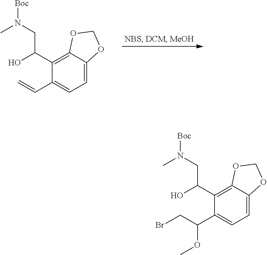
C1(C=C)=CC=C2C(=C1C(CN([Boc])C)O)OCO2.C1(C(CBr)OC)=CC=C2C(=C1C(CN([Boc])C)O)OCO2
